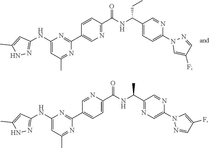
C1(C(NC(C2=NC=C(C3=NC(NC4=NNC(C)=C4)=CC(C)=N3)C=C2)=O)CC)=CC=C(N2N=CC(F)=C2)N=C1.C1(C(NC(C2=CC=C(C3=NC(NC4=NNC(C)=C4)=CC(C)=N3)C=N2)=O)C)=NC=C(N2C=C(F)C=N2)N=C1
